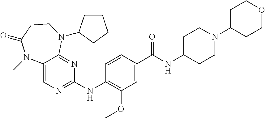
C1=CC(NC2=NC=C3C(=N2)N(C2CCCC2)CCC(=O)N3C)=C(OC)C=C1C(NC1CCN(C2CCOCC2)CC1)=O
